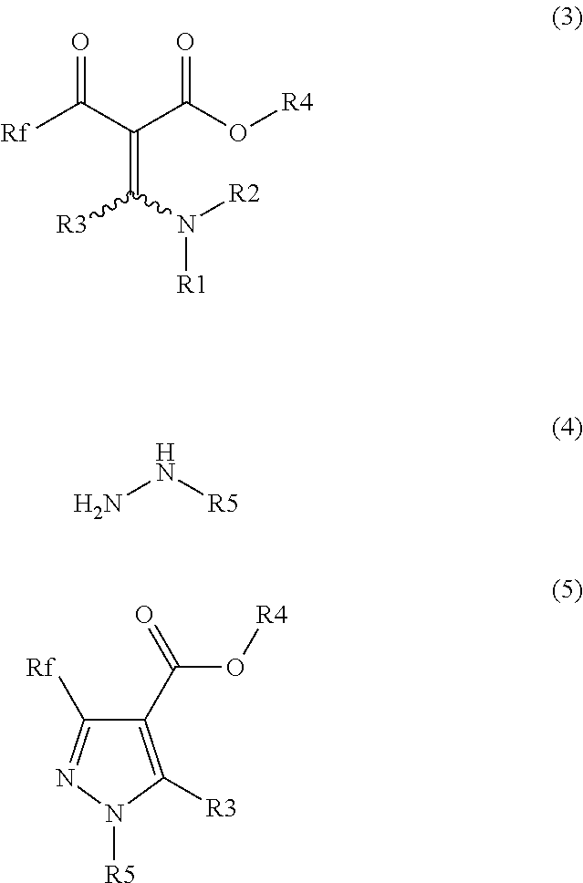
[Rf]C(C(C(O[R4])=O)=C([R3])N([R2])[R1])=O.NN[R5].C1(C(O[R4])=O)=C([R3])N([R5])N=C1[Rf]
